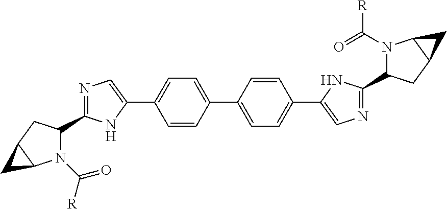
C1=CC(C2=CC=C(C3=CN=C(C4N(C(=O)[R])C5C(C4)C5)N3)C=C2)=CC=C1C1=CN=C(C2N(C([R])=O)C3C(C2)C3)N1
